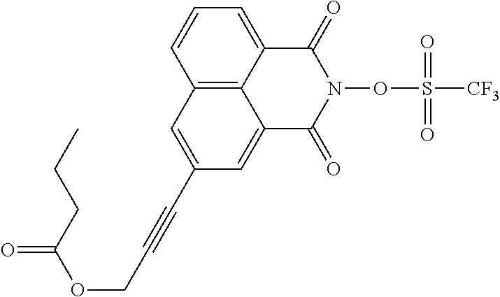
C12=C3C(=CC=C1)C(=O)N(OS([CF3])(=O)=O)C(=O)C3=CC(C#CCOC(=O)CCC)=C2
